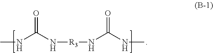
CNC(N[R3]NC(NC)=O)=O
